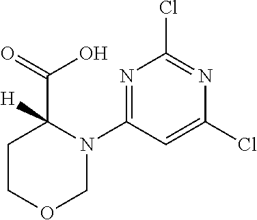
N1=C(N2C(C(O)=O)([H])CCOC2)C=C(Cl)N=C1Cl
